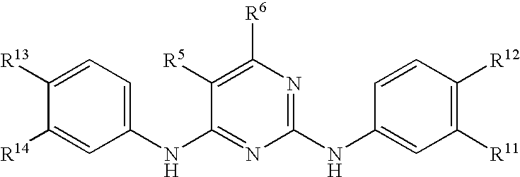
C1(NC2=NC(NC3=CC([R11])=C([R12])C=C3)=NC([R6])=C2[R5])=CC=C([R13])C([R14])=C1
